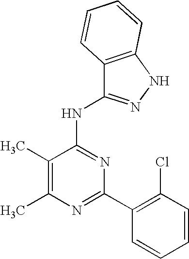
C1(C)=C(C)N=C(C2=C(Cl)C=CC=C2)N=C1NC1=NNC2=C1C=CC=C2
